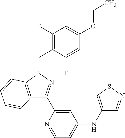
C12=C(N(CC3=C(F)C=C(OCC)C=C3F)N=C1C1=CC(NC3=CSN=C3)=CC=N1)C=CC=C2
